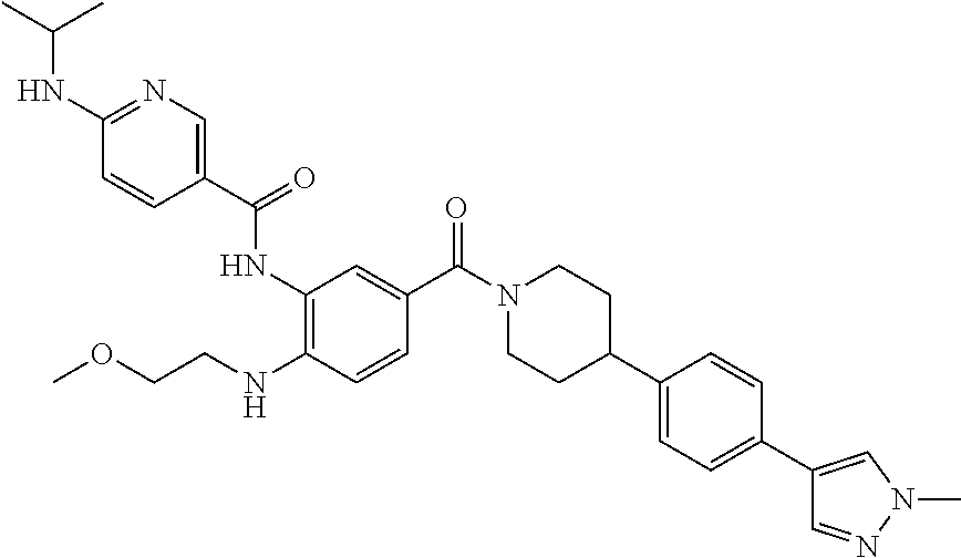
C(NC1=NC=C(C(=O)NC2=C(NCCOC)C=CC(C(N3CCC(C4=CC=C(C5=CN(C)N=C5)C=C4)CC3)=O)=C2)C=C1)(C)C
